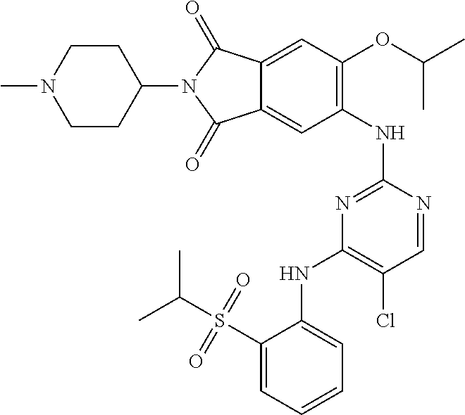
C1(NC2=NC(NC3=CC=CC=C3S(C(C)C)(=O)=O)=C(Cl)C=N2)=C(OC(C)C)C=C2C(=C1)C(=O)N(C1CCN(C)CC1)C2=O
